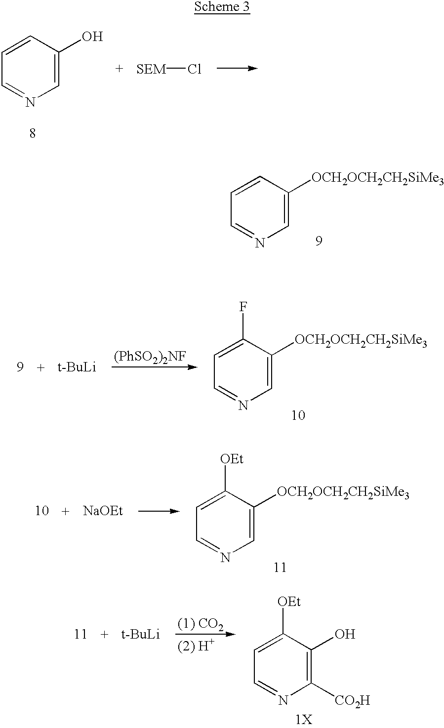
C1=C(O)C=CC=N1.[SEM]Cl.C1=C([OCH2OCH2CH2SiMe3])C=CC=N1.C1=C([OCH2OCH2CH2SiMe3])C(F)=CC=N1.C1=C([OCH2OCH2CH2SiMe3])C([OEt])=CC=N1.C1([CO2H])=C(O)C([OEt])=CC=N1.[1X]
